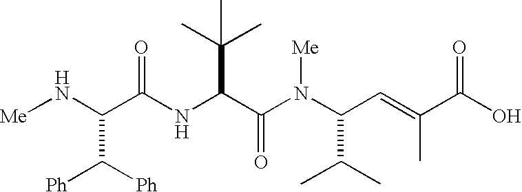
C(C(NC(C(N(C(C=C(C(O)=O)C)C(C)C)[Me])=O)C(C)(C)C)=O)(C([Ph])[Ph])N[Me]
